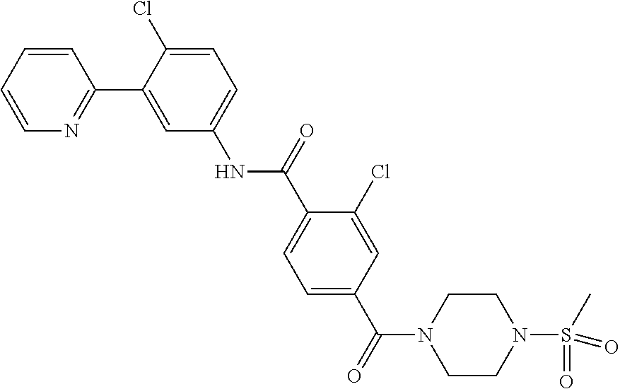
C1=CC=CN=C1C1=CC(NC(C2=CC=C(C(N3CCN(S(C)(=O)=O)CC3)=O)C=C2Cl)=O)=CC=C1Cl
